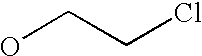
OCCCl
